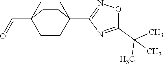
C1CC2(C=O)CCC1(C1=NOC(C(C)(C)C)=N1)CC2
